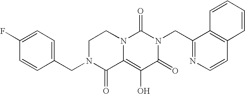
C1(F)=CC=C(CN2C(=O)C3=C(O)C(=O)N(CC4=NC=CC5=C4C=CC=C5)C(=O)N3CC2)C=C1
